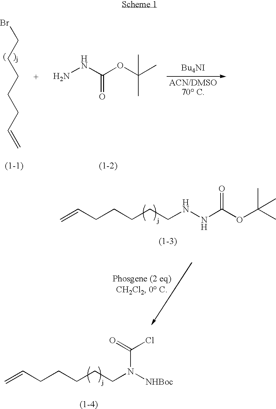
C=CCCCCCN([NHBoc])C(Cl)=O.BrCCCCCC=C.NNC(OC(C)(C)C)=O.C=CCCCCCNNC(OC(C)(C)C)=O
